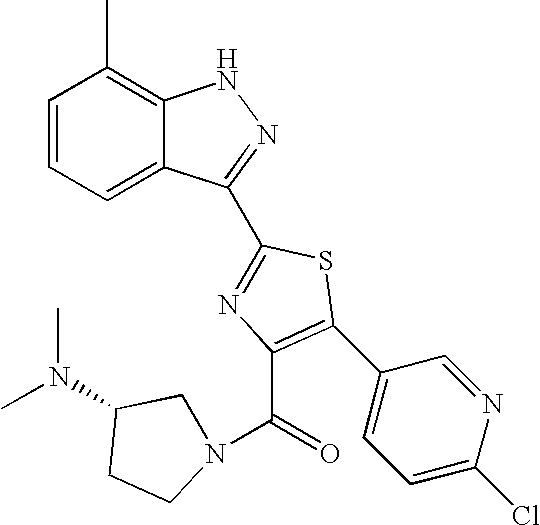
C1=CC=C2C(=C1C)NN=C2C1=NC(C(N2CC(N(C)C)CC2)=O)=C(C2=CC=C(Cl)N=C2)S1
